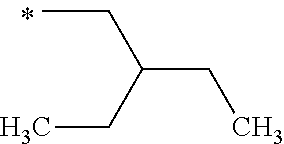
C(CC)(CC)CC
